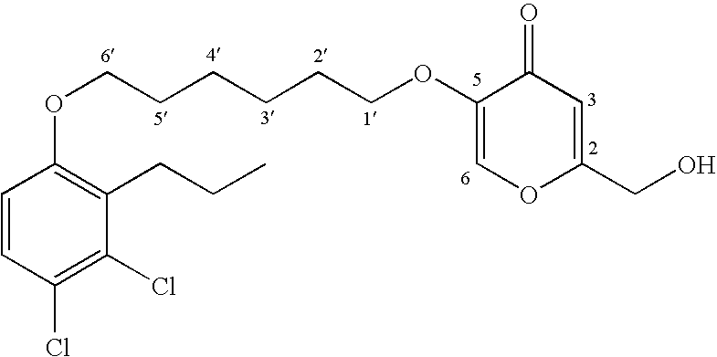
C1=CC(Cl)=C(Cl)C(CCC)=C1OCCCCCCOC1=COC(CO)=CC1=O
